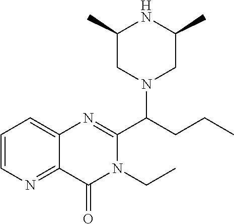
C1(C)CN(C(CCC)C2=NC3=CC=CN=C3C(=O)N2CC)CC(C)N1
